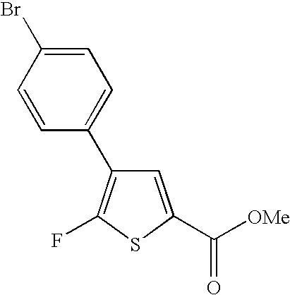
C1=C(C([OMe])=O)SC(F)=C1C1=CC=C(Br)C=C1
